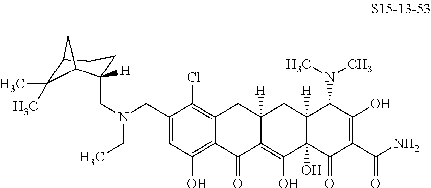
C12=C(Cl)C(CN(CC3([H])CCC4C(C)(C)C3C4)CC)=CC(O)=C1C(=O)C1=C(O)C3(O)C([H])(CC1([H])C2)C(N(C)C)C(O)=C(C(N)=O)C3=O
